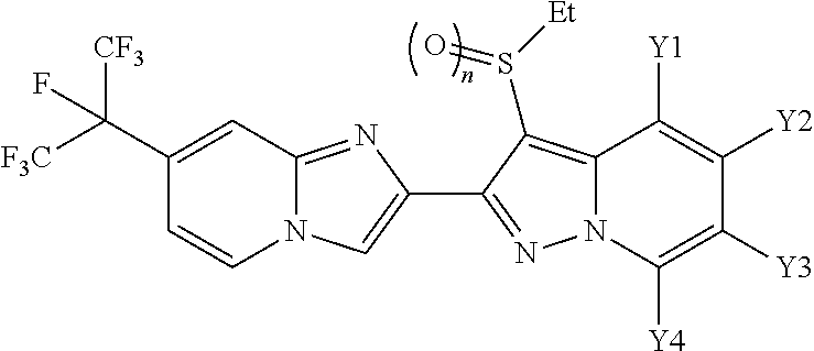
N12C(=NC(C3=NN4C(=C3S([Et])=O)C([Y1])=C([Y2])C([Y3])=C4[Y4])=C1)C=C(C([F3C])([CF3])F)C=C2
